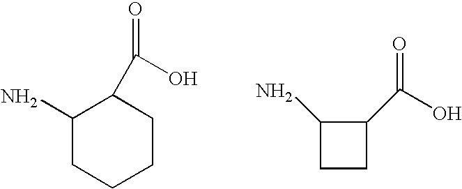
C1(N)CCCCC1C(O)=O.C1CC(C(O)=O)C1N
